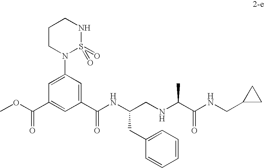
C1=C(N2S(=O)(=O)NCCC2)C=C(C(NC(CNC(C(NCC2CC2)=O)C)CC2=CC=CC=C2)=O)C=C1C(OC)=O
